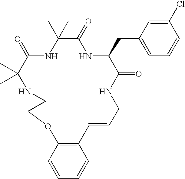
C1(C)(C)C(=O)NC(CC2=CC=CC(Cl)=C2)C(=O)NCC=CC2=C(C=CC=C2)OCCNC(C)(C)C(=O)N1
